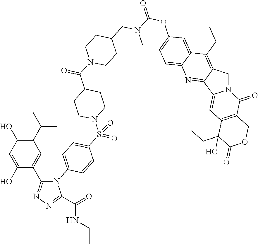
C1CN(C(C2CCN(S(C3=CC=C(N4C(C5=CC(C(C)C)=C(O)C=C5O)=NN=C4C(=O)NCC)C=C3)(=O)=O)CC2)=O)CCC1CN(C)C(=O)OC1=CC=C2C(=C1)C(CC)=C1CN3C(=CC4=C(C3=O)COC(=O)C4(CC)O)C1=N2
